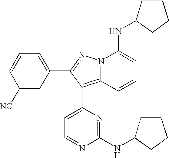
C1([NC])=CC(C2=NN3C(=C2C2=CC=NC(NC4CCCC4)=N2)C=CC=C3NC2CCCC2)=CC=C1
